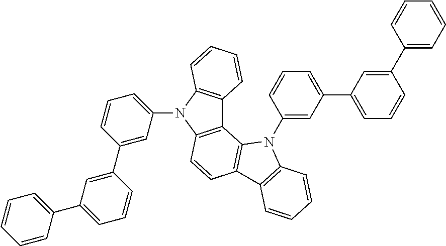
C12=C(N(C3=CC=CC(C4=CC(C5=CC=CC=C5)=CC=C4)=C3)C3=C1C1=C(C=C3)C3=C(N1C1=CC(C4=CC=CC(C5=CC=CC=C5)=C4)=CC=C1)C=CC=C3)C=CC=C2
